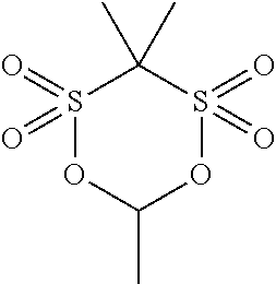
S1(=O)(=O)OC(C)OS(=O)(=O)C1(C)C
